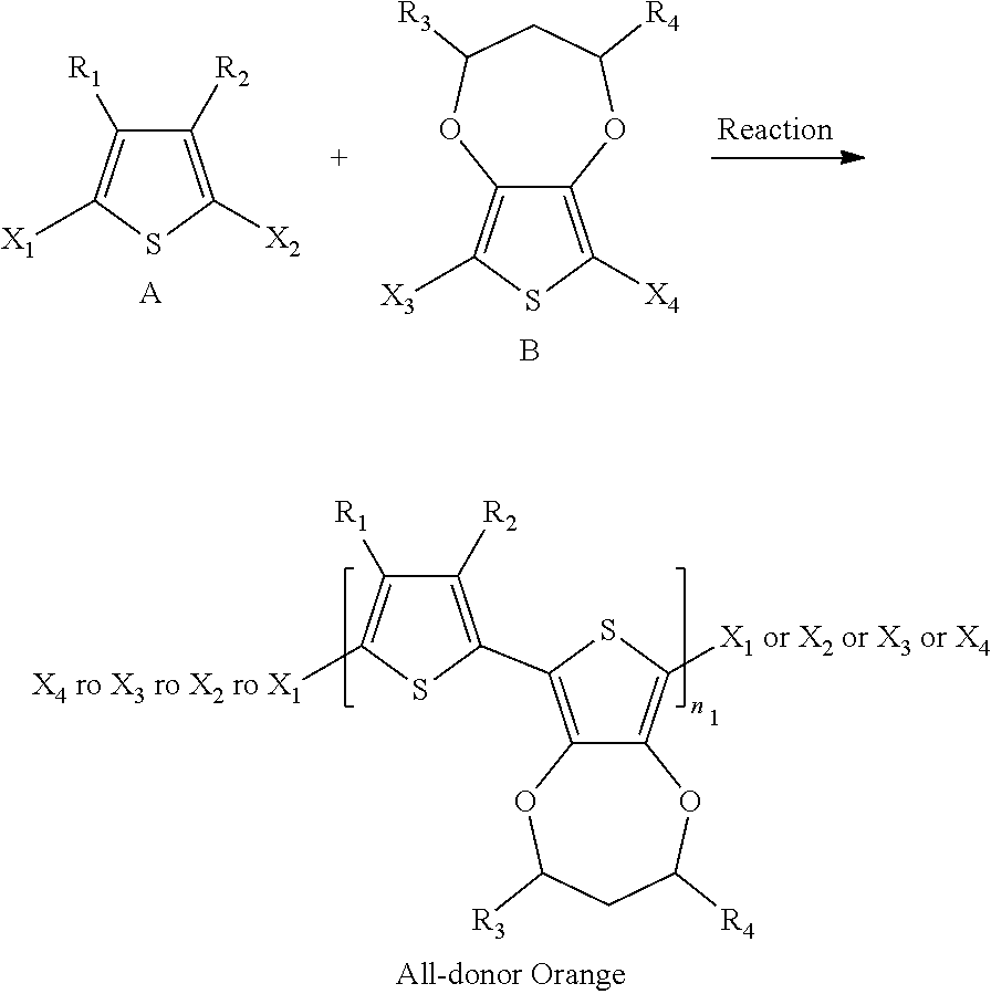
C1([X2])=C([R2])C([R1])=C([X1])S1.C1([X4])=C2C(=C([X3])S1)OC([R3])CC([R4])O2.[A].B.C1([R2])=C(C2=C3C(=C([X1 or X2 or X3 or X4])S2)OC([R4])CC([R3])O3)SC([X4 ro X3 ro X2 ro X1])=C1[R1]
